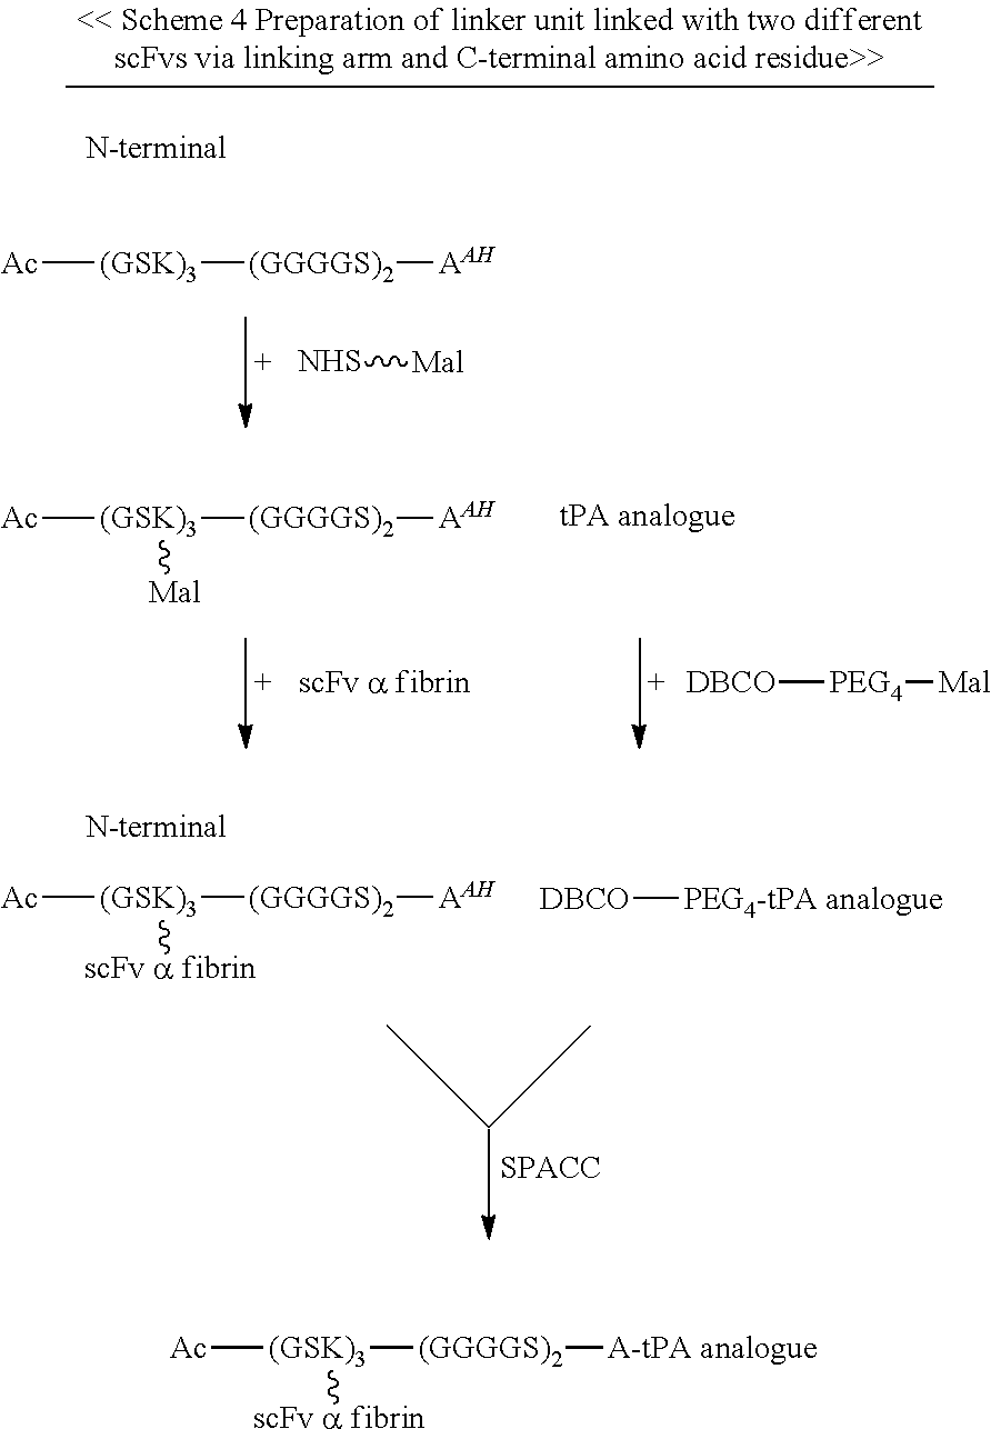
[Ac][(GSK)3][(GGGGS)2][AAH].[NHS][Mal].[Ac][(GSK)3]([(GGGGS)2][AAH])[Mal].[DBCO][PEG4][Mal].[Ac][(GSK)3]([(GGGGS)2][AAH])[scFv a fibrin].[DBCO][PEG4-tPA analogue].[Ac][(GSK)3]([(GGGGS)2][A-tPA analogue])[scFv a fibrin]
